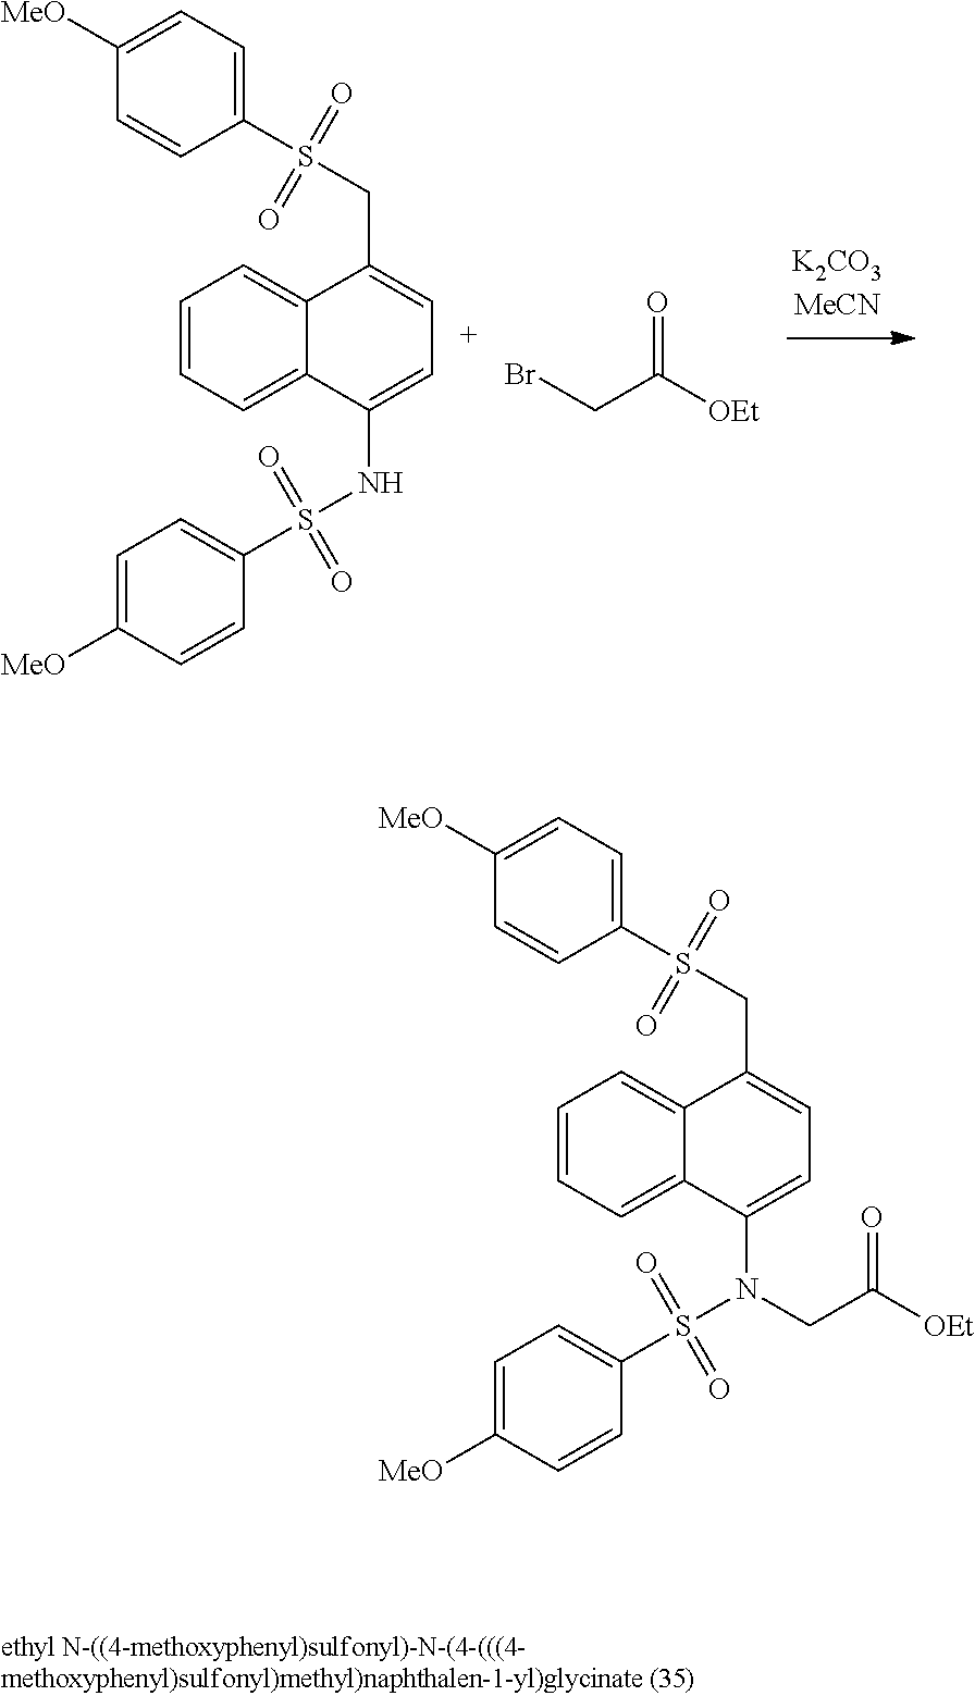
C1=CC=C2C(=C1)C(CS(C1=CC=C([MeO])C=C1)(=O)=O)=CC=C2NS(C1=CC=C([MeO])C=C1)(=O)=O.BrCC(=O)[OEt].C1=CC=C2C(=C1)C(CS(C1=CC=C([MeO])C=C1)(=O)=O)=CC=C2N(CC([OEt])=O)S(C1=CC=C([MeO])C=C1)(=O)=O
